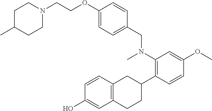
C1C(C)CCN(CCOC2=CC=C(CN(C)C3=C(C4CC5=C(CC4)C=C(O)C=C5)C=CC(OC)=C3)C=C2)C1
